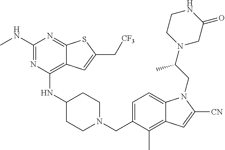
C1=C(CN2CCC(NC3=C4C(=NC(NC)=N3)SC(C[CF3])=C4)CC2)C(C)=C2C(=C1)N(CC(N1CC(=O)NCC1)C)C([CN])=C2
